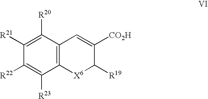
C1([R23])=C([R22])C([R21])=C([R20])C2=C1[X6]C([R19])C([CO2H])=C2
